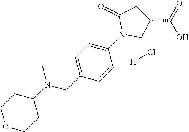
N(CC1=CC=C(N2CC(C(=O)O)CC2=O)C=C1)(C1CCOCC1)C.[H]Cl
